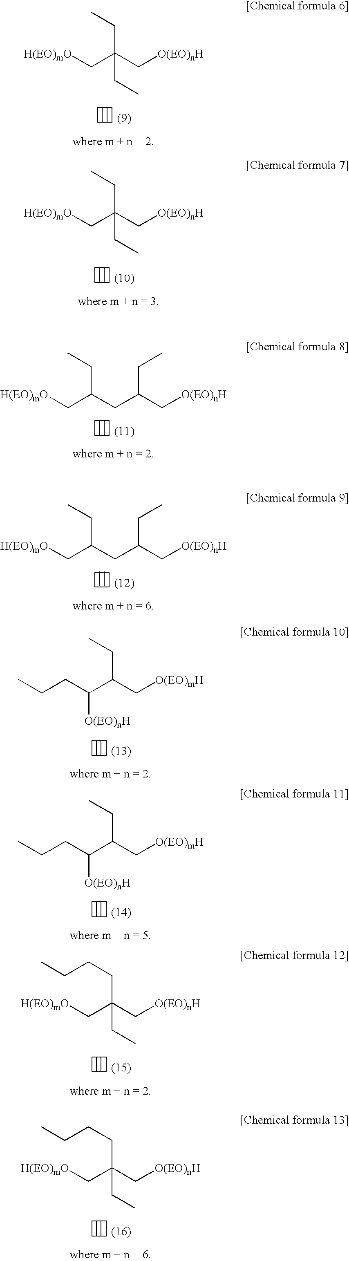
[H(EO)mO]CC(C[O(EO)nH])(CC)CC.[H(EO)mO]CC(CC)CC(CC)C[O(EO)nH].[H(EO)mO]CC(CC)CC(CC)C[O(EO)nH].CCCC(C(C[O(EO)mH])CC)[O(EO)nH].[H(EO)mO]CC(C[O(EO)nH])(CCCC)CC.[H(EO)mO]CC(C[O(EO)nH])(CC)CC.CCCC(C(C[O(EO)mH])CC)[O(EO)nH].[H(EO)mO]CC(C[O(EO)nH])(CCCC)CC
